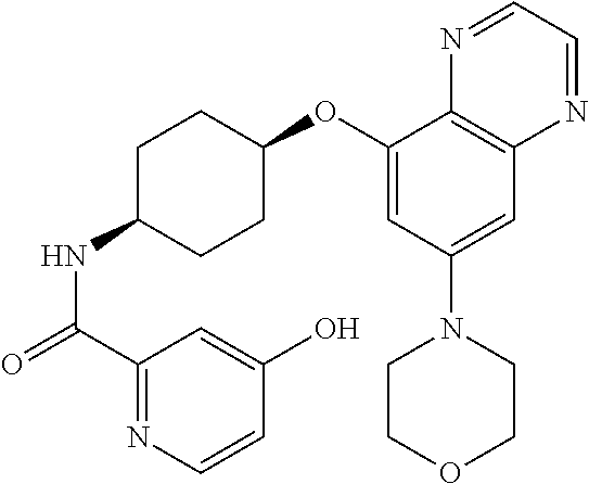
C1(C(=O)NC2CCC(OC3=CC(N4CCOCC4)=CC4=C3N=CC=N4)CC2)=NC=CC(O)=C1
